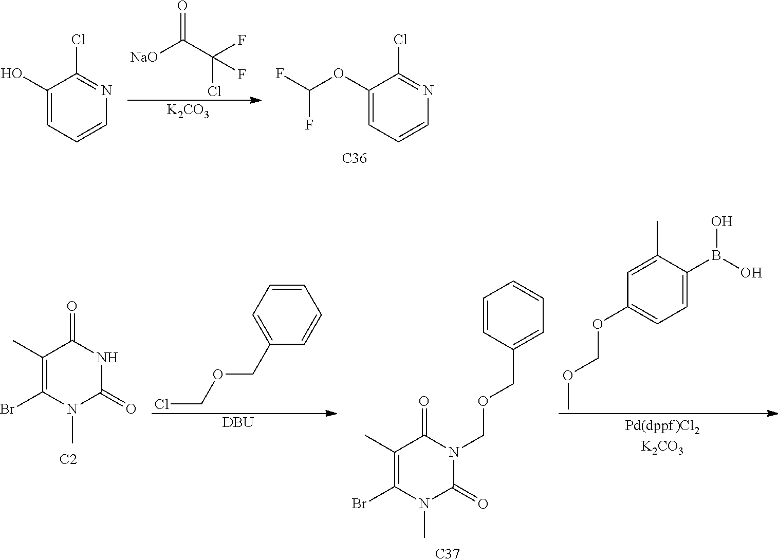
O=C(C(F)(Cl)F)[NaO].[K2CO3].C1(O)=CC=CN=C1Cl.C1(OC(F)F)=CC=CN=C1Cl.[C36].C(OCC1=CC=CC=C1)Cl.[DBU].C1=C(B(O)O)C(C)=CC(OCOC)=C1.O=C1NC(=O)N(C)C(Br)=C1C.[C2].O=C1N(COCC2=CC=CC=C2)C(=O)N(C)C(Br)=C1C.[C37]
